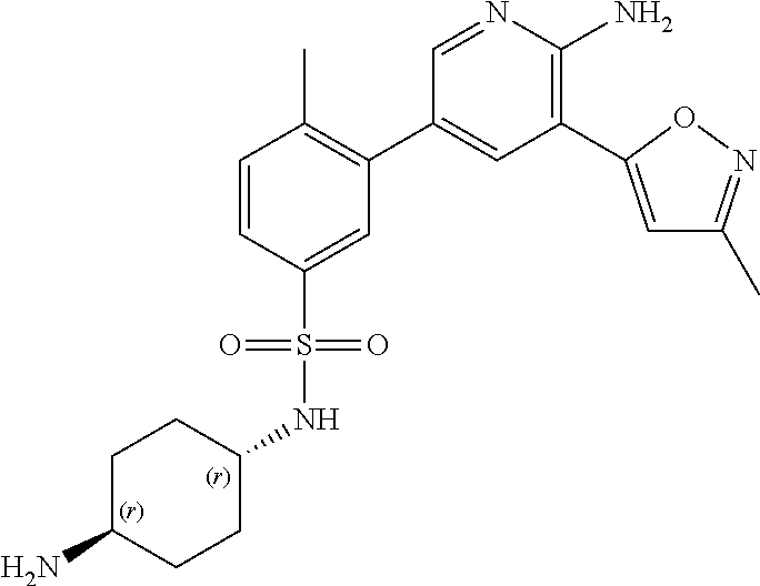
C1=CC(S(=O)(NC2CCC(N)CC2)=O)=CC(C2=CC(C3=CC(C)=NO3)=C(N)N=C2)=C1C
